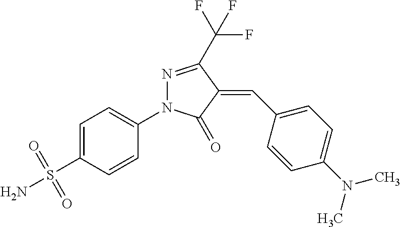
C1=C(S(=O)(=O)N)C=CC(N2N=C(C(F)(F)F)C(=CC3=CC=C(N(C)C)C=C3)C2=O)=C1
